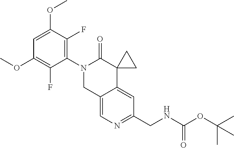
C12=CN=C(CNC(OC(C)(C)C)=O)C=C1C1(C(=O)N(C3=C(F)C(OC)=CC(OC)=C3F)C2)CC1
